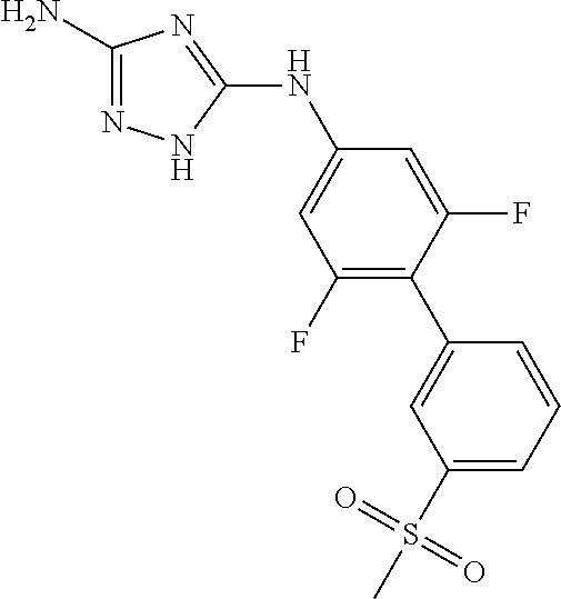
C1(N)=NNC(NC2=CC(F)=C(C3=CC(S(=O)(=O)C)=CC=C3)C(F)=C2)=N1
